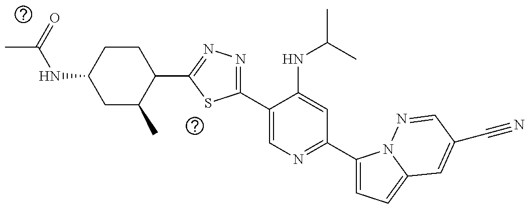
C1(C2=CN=C(C3=CC=C4N3N=CC(C#N)=C4)C=C2NC(C)C)=NN=C(C2CCC(NC(=O)C)CC2C)S1
